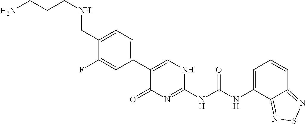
C1(C2=CC=C(CNCCCN)C(F)=C2)=CNC(NC(NC2=CC=CC3=NSN=C23)=O)=NC1=O
